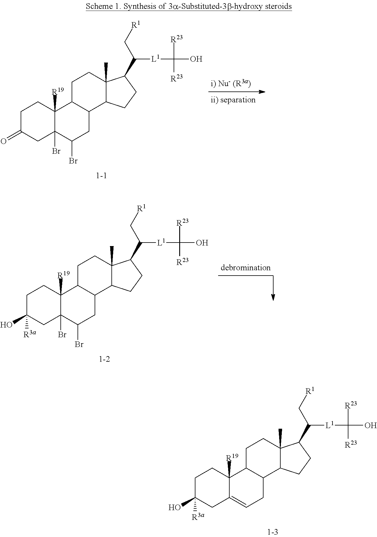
C1C(O)([R3a])CC2=CCC3C(C2([R19])C1)CCC1(C)C3CCC1C([L1]C(O)([R23])[R23])C[R1].C1C(=O)CC2(Br)C([R19])(C1)C1C(CC2Br)C2C(C)(CC1)C(C([L1]C(O)([R23])[R23])C[R1])CC2.C1C(O)([R3a])CC2(Br)C([R19])(C1)C1C(CC2Br)C2C(C)(CC1)C(C([L1]C(O)([R23])[R23])C[R1])CC2
